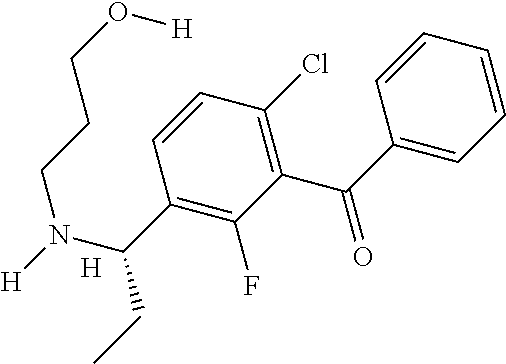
C1=CC=CC(C(=O)C2=C(Cl)C=CC(C(N([H])CCCO[H])CC)=C2F)=C1.[H]
